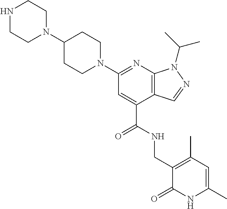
C1C(N2CCNCC2)CCN(C2=NC3=C(C(C(=O)NCC4=C(C)C=C(C)NC4=O)=C2)C=NN3C(C)C)C1
